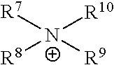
[R7][N+]([R10])([R8])[R9]
